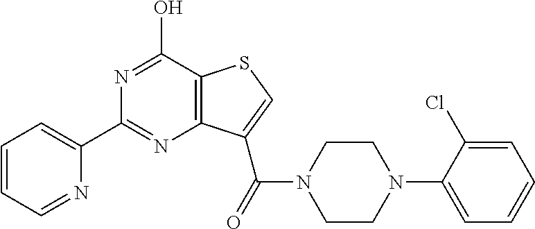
C1(C2=CC=CC=N2)=NC2=C(C(O)=N1)SC=C2C(=O)N1CCN(C2=CC=CC=C2Cl)CC1
